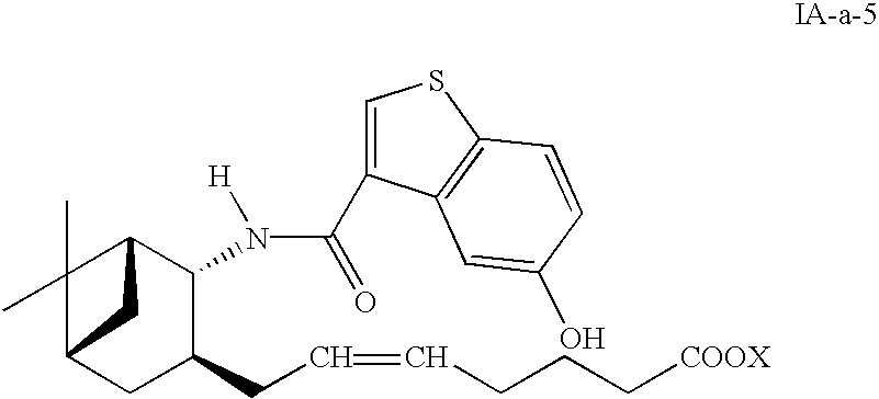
C1(C)(C)C2CC(CC=CCCC[COOX])C(N(C(=O)C3=CSC4=C3C=C(O)C=C4)[H])C1C2
